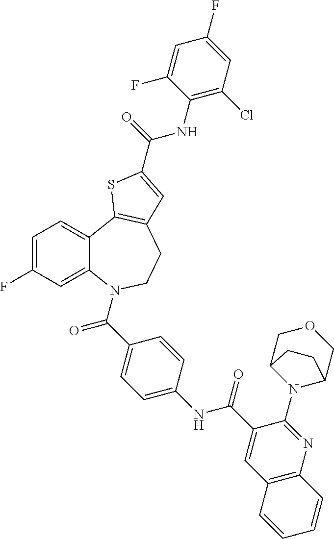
C1=C(F)C=C2C(=C1)C1=C(CCN2C(C2=CC=C(NC(C3=CC4=C(N=C3N3C5COCC3CC5)C=CC=C4)=O)C=C2)=O)C=C(C(=O)NC2=C(Cl)C=C(F)C=C2F)S1
